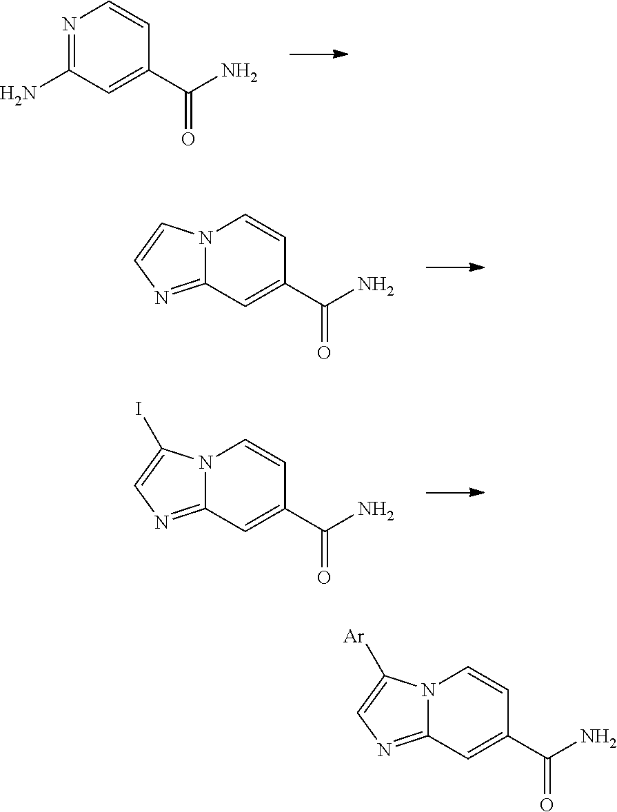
C12=NC=CN1C=CC(C(N)=O)=C2.C12=NC=C(I)N1C=CC(C(N)=O)=C2.C1(N)=NC=CC(C(N)=O)=C1.C12=NC=C([Ar])N1C=CC(C(N)=O)=C2
